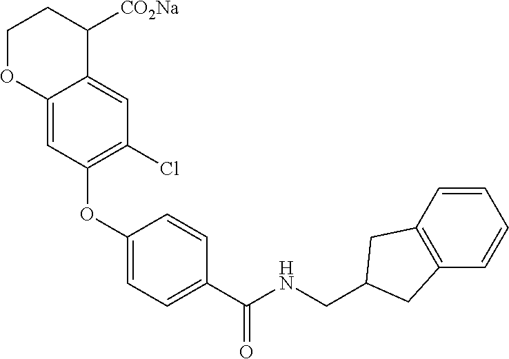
C1(OC2=C(Cl)C=C3C(=C2)OCCC3[CO2Na])=CC=C(C(NCC2CC3=C(C=CC=C3)C2)=O)C=C1
